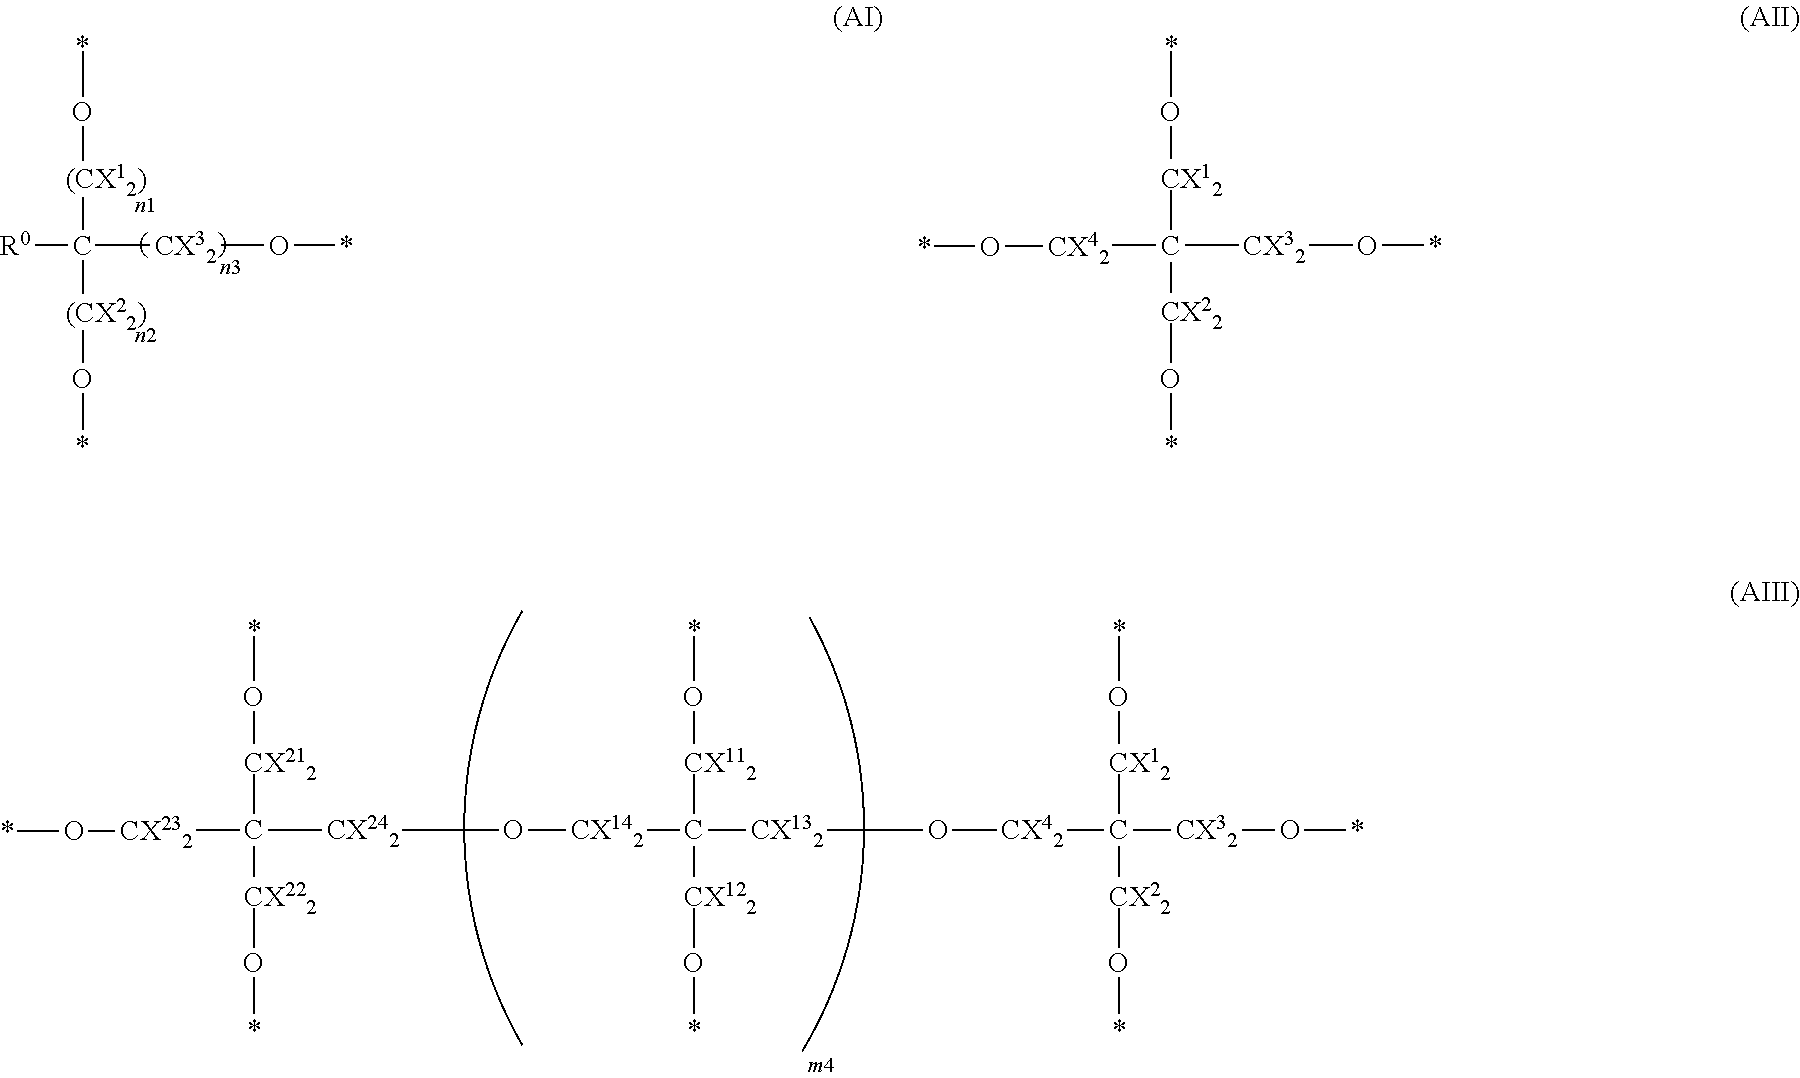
*O[(CX12)]C([(CX22)]O*)([R0])[CX32]O*.*O[CX12]C([CX22]O*)([CX42]O*)[CX32]O*.*O[CX212]C([CX222]O*)([CX232]O*)[CX242]O[CX142]C([CX132]O[CX42]C([CX32]O*)([CX12]O*)[CX22]O*)([CX112]O*)[CX122]O*
